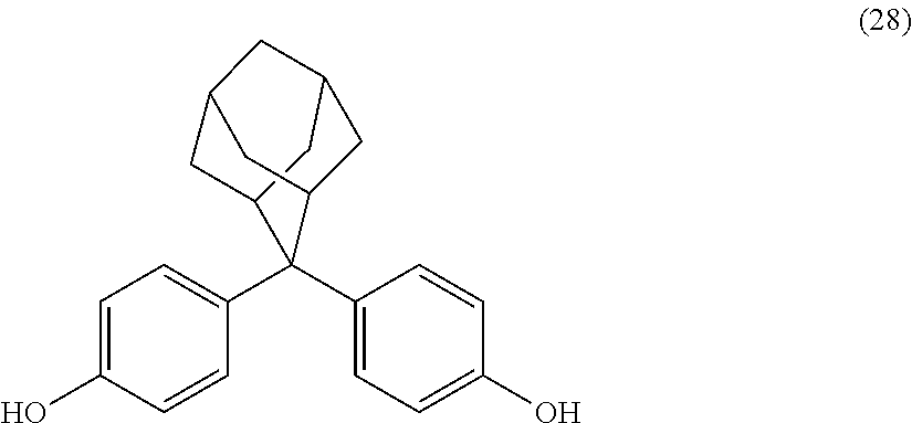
C1=C(O)C=CC(C2(C3=CC=C(O)C=C3)C3CC4CC2CC(C4)C3)=C1
